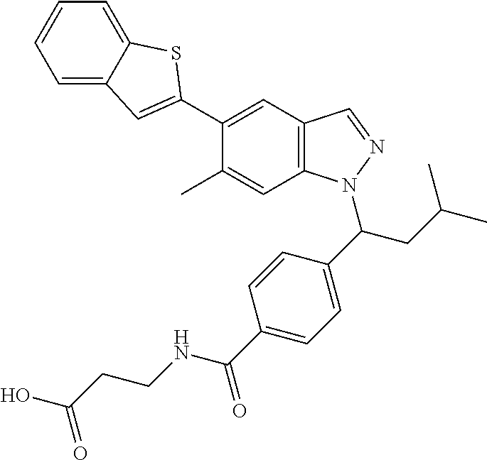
C1(C2=CC3=CC=CC=C3S2)=CC2=C(C=C1C)N(C(CC(C)C)C1=CC=C(C(=O)NCCC(=O)O)C=C1)N=C2
